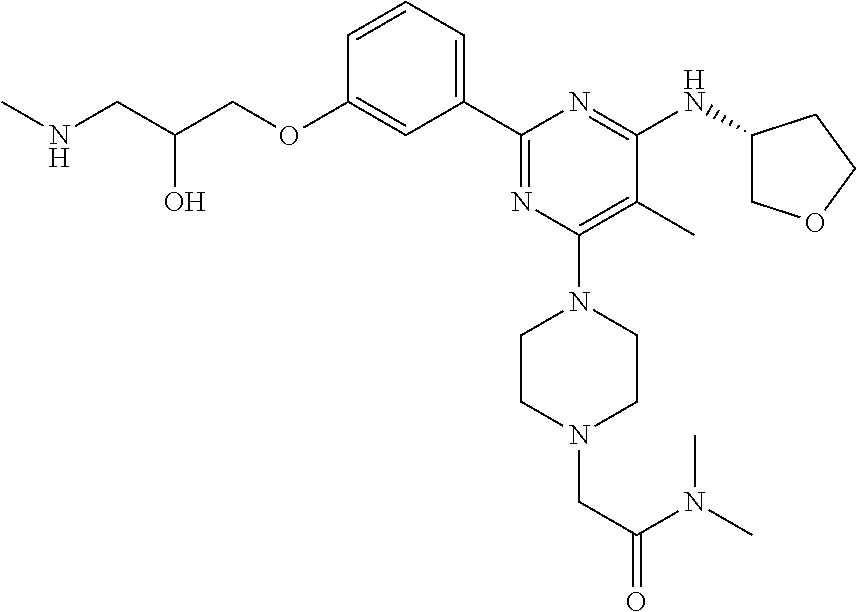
C1=CC=C(C2=NC(N3CCN(CC(=O)N(C)C)CC3)=C(C)C(NC3COCC3)=N2)C=C1OCC(CNC)O
